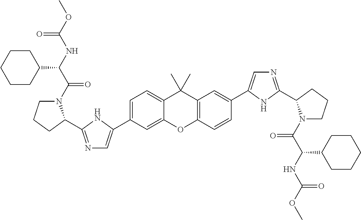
C1(C2=CN=C(C3N(C(=O)C(C4CCCCC4)NC(=O)OC)CCC3)N2)=CC=C2C(C)(C)C3=C(C=CC(C4=CN=C(C5N(C(=O)C(NC(=O)OC)C6CCCCC6)CCC5)N4)=C3)OC2=C1
